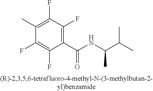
C1(F)=C(C)C(F)=C(F)C(C(NC(C(C)C)C)=O)=C1F
